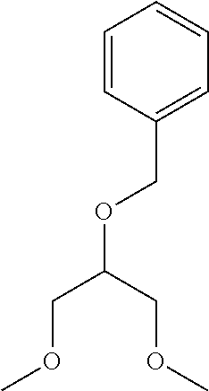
C1=CC(COC(COC)COC)=CC=C1
